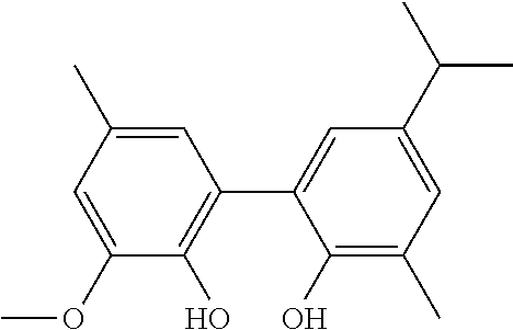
C1=C(C)C=C(OC)C(O)=C1C1=CC(C(C)C)=CC(C)=C1O
